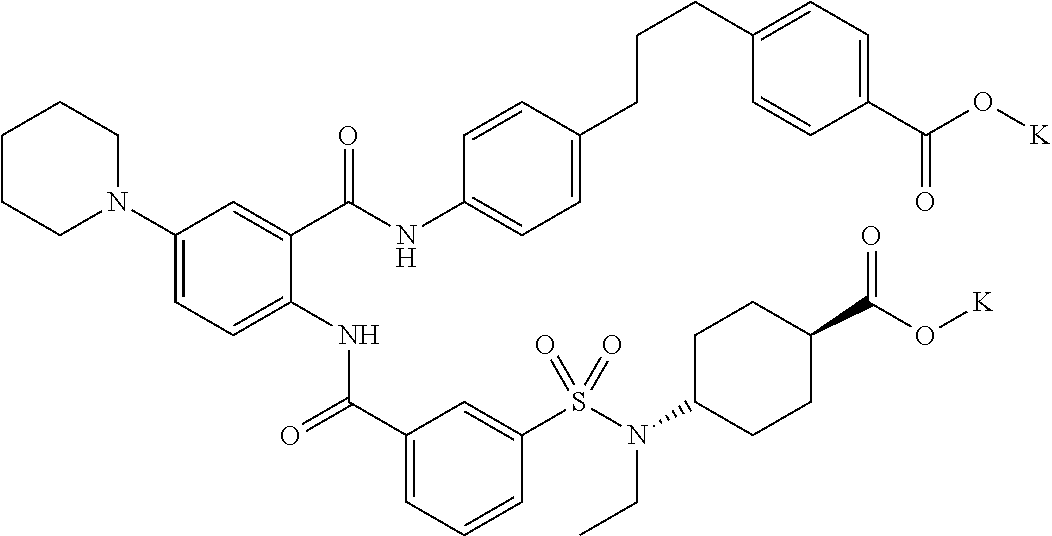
C1(N2CCCCC2)=CC=C(NC(C2=CC=CC(S(N(CC)C3CCC(C(=O)O[K])CC3)(=O)=O)=C2)=O)C(C(NC2=CC=C(CCCC3=CC=C(C(O[K])=O)C=C3)C=C2)=O)=C1
